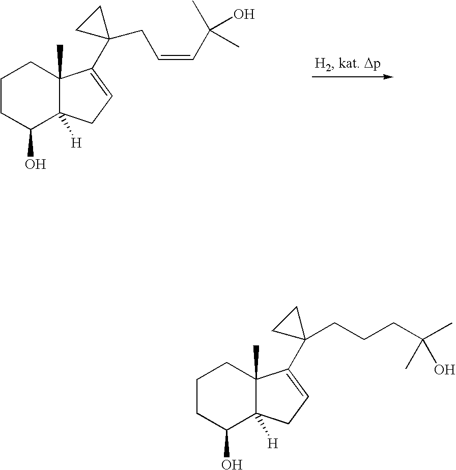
C1CC(O)C2([H])C(C)(C1)C(C1(CC=CC(C)(O)C)CC1)=CC2.C1CC(O)C2([H])C(C)(C1)C(C1(CCCC(C)(C)O)CC1)=CC2
